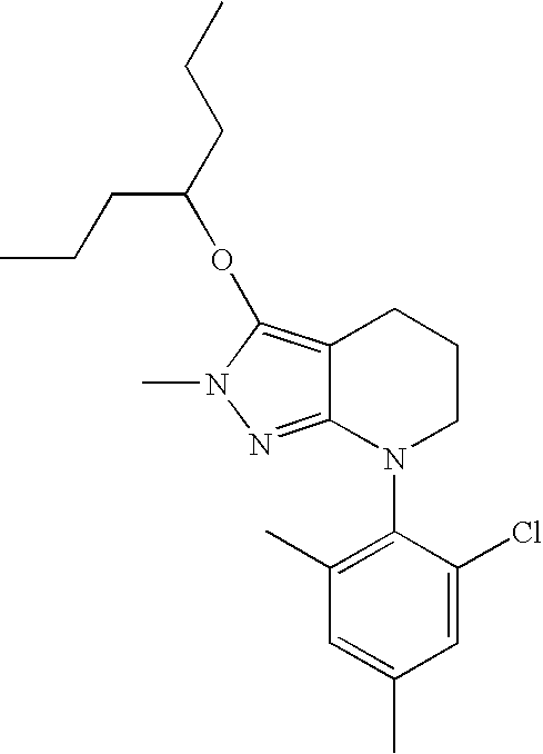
C12=NN(C)C(OC(CCC)CCC)=C1CCCN2C1=C(C)C=C(C)C=C1Cl
